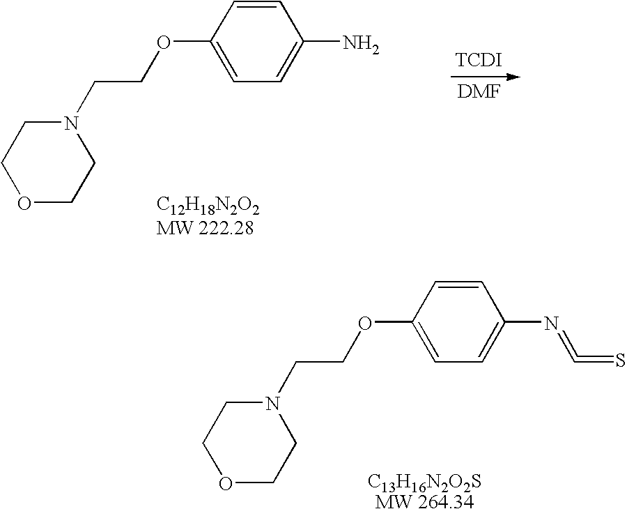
C1N(CCOC2=CC=C(N=C=S)C=C2)CCOC1.C1N(CCOC2=CC=C(N)C=C2)CCOC1.[DMF].[TCDI]
